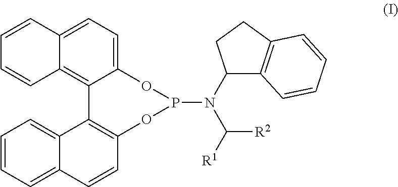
C1=C2C(=C3C(=C1)OP(N(C([R1])[R2])C1C4=C(CC1)C=CC=C4)OC1=C3C3=CC=CC=C3C=C1)C=CC=C2
